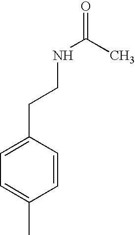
C1=CC(CCNC(=O)C)=CC=C1C
